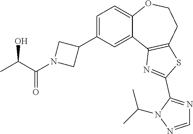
C1=NN(C(C)C)C(C2=NC3=C(CCOC4=CC=C(C5CN(C(C(C)O)=O)C5)C=C43)S2)=N1
